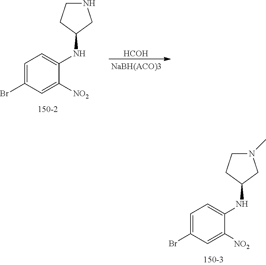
C1=C(Br)C=C([NO2])C(NC2CN(C)CC2)=C1.C1=C(Br)C=C([NO2])C(NC2CNCC2)=C1.[HCOH]
